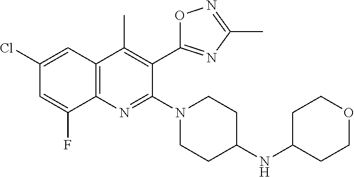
C12=C(C=C(Cl)C=C1F)C(C)=C(C1=NC(C)=NO1)C(N1CCC(NC3CCOCC3)CC1)=N2
